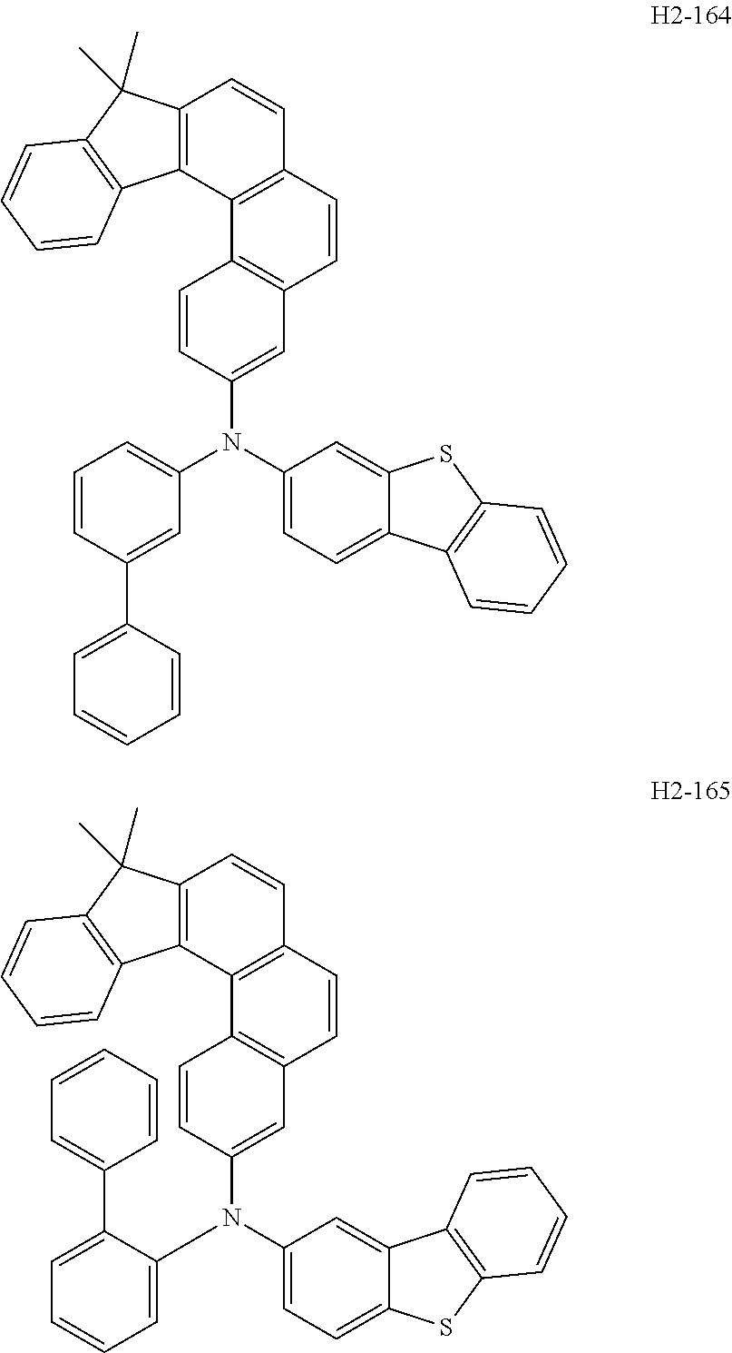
N(C1=CC=CC(C2=CC=CC=C2)=C1)(C1=CC=C2C(=C1)SC1=C2C=CC=C1)C1=CC2=C(C3=C(C=C2)C=CC2=C3C3=C(C2(C)C)C=CC=C3)C=C1.N(C1=CC=CC=C1C1=CC=CC=C1)(C1=CC=C2C(=C1)C1=C(S2)C=CC=C1)C1=CC2=C(C3=C(C=C2)C=CC2=C3C3=C(C2(C)C)C=CC=C3)C=C1
